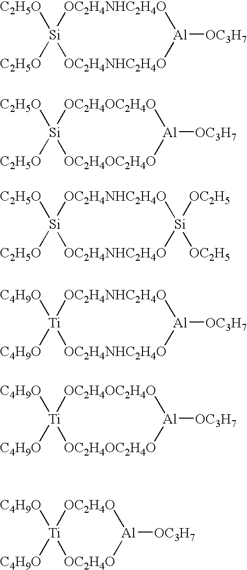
[C2H5O][Si]1([C2H5O])[OC2H4NHC2H4O][Al]([OC3H7])[OC2H4NHC2H4O]1.[C2H5O][Si]1([C2H5O])[OC2H4OC2H4O][Al]([OC3H7])[OC2H4OC2H4O]1.[C2H5O][Si]1([C2H5O])[OC2H4NHC2H4O][Si]([OC2H5])([OC2H5])[OC2H4NHC2H4O]1.[C4H9O][Ti]1([C4H9O])[OC2H4NHC2H4O][Al]([OC3H7])[OC2H4NHC2H4O]1.[C4H9O][Ti]1([C4H9O])[OC2H4OC2H4O][Al]([OC3H7])[OC2H4OC2H4O]1.[C4H9O][Ti]1([C4H9O])[OC2H4O][Al]([OC3H7])[OC2H4O]1
